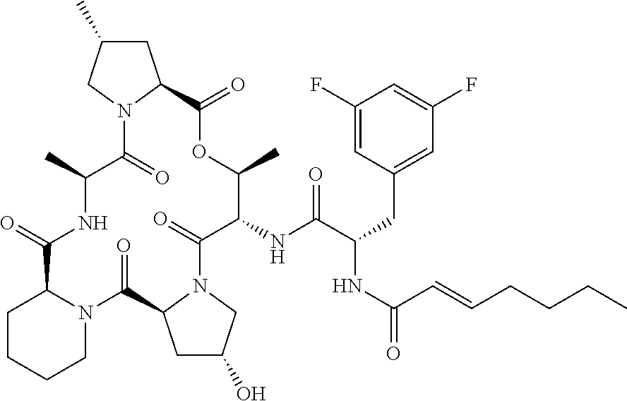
C1CCCN2C1C(=O)NC(C)C(=O)N1C(CC(C)C1)C(=O)OC(C)C(NC(C(CC1=CC(F)=CC(F)=C1)NC(C=CCCCC)=O)=O)C(=O)N1CC(O)CC1C2=O
